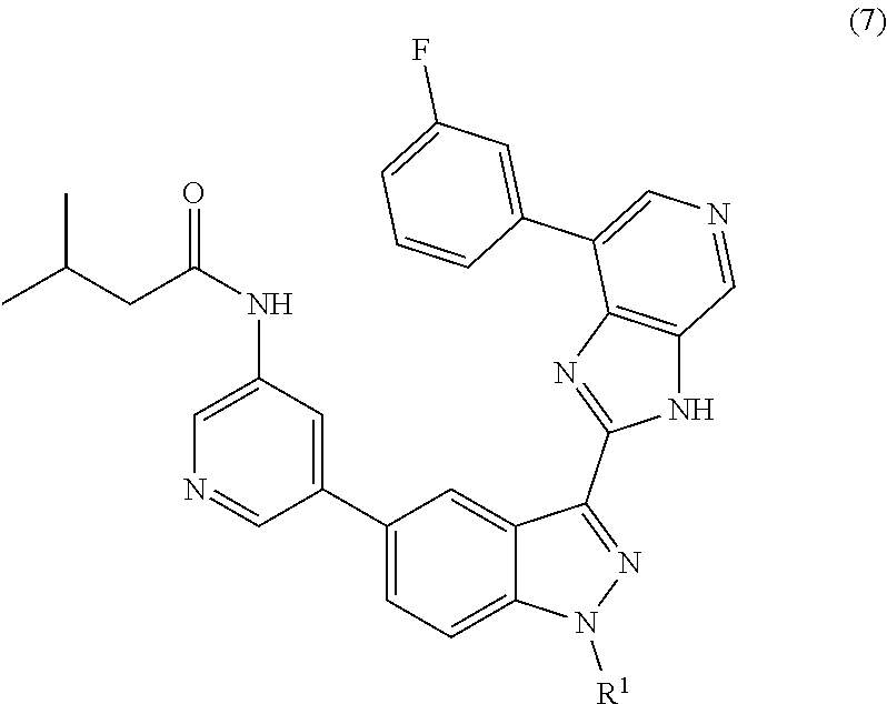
C1(C2=CC(F)=CC=C2)=CN=CC2=C1N=C(C1=NN([R1])C3=CC=C(C4=CC(NC(CC(C)C)=O)=CN=C4)C=C13)N2
